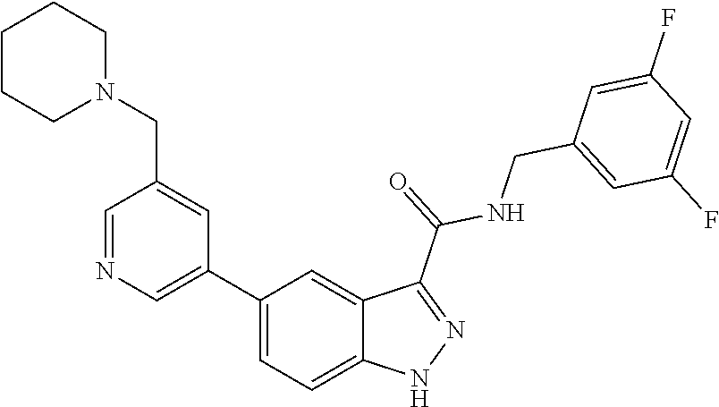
C1(C2=CN=CC(CN3CCCCC3)=C2)=CC=C2C(=C1)C(C(=O)NCC1=CC(F)=CC(F)=C1)=NN2
